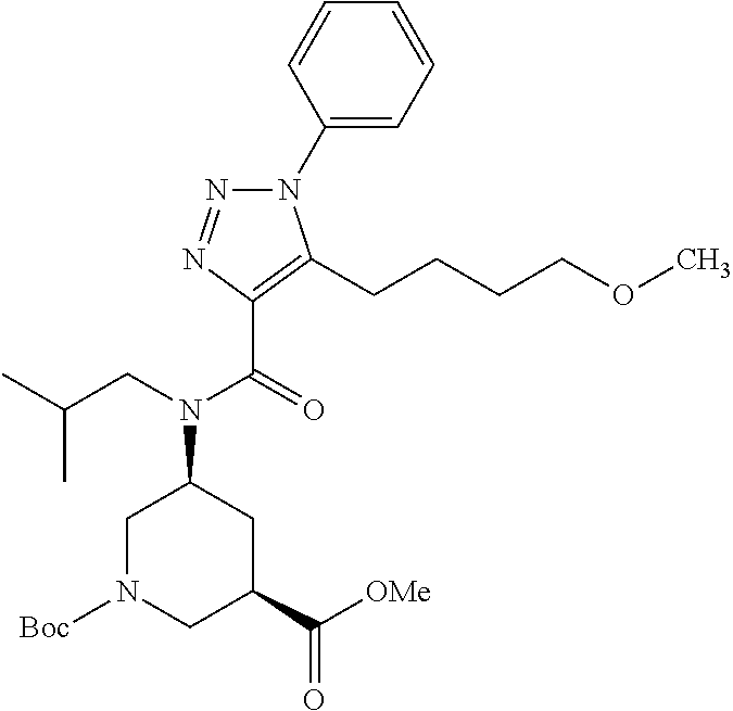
N1(C2=CC=CC=C2)N=NC(C(=O)N(CC(C)C)C2CN([Boc])CC(C([OMe])=O)C2)=C1CCCCOC
